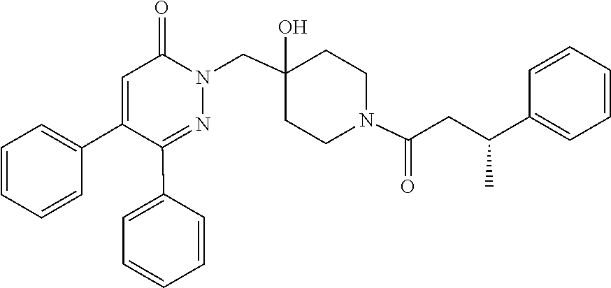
N1=C(C2=CC=CC=C2)C(C2=CC=CC=C2)=CC(=O)N1CC1(O)CCN(C(=O)CC(C2=CC=CC=C2)C)CC1
